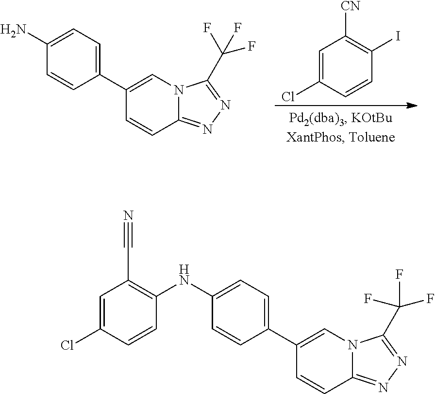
C1=C(Cl)C=CC(I)=C1[CN].C1(N)=CC=C(C2=CN3C(=NN=C3C(F)(F)F)C=C2)C=C1.C1(NC2=C(C#N)C=C(Cl)C=C2)=CC=C(C2=CN3C(=NN=C3C(F)(F)F)C=C2)C=C1
